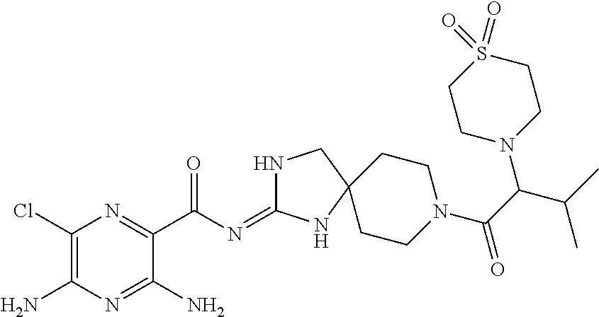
C1(Cl)=C(N)N=C(N)C(C(N=C2NCC3(N2)CCN(C(C(C(C)C)N2CCS(=O)(=O)CC2)=O)CC3)=O)=N1
